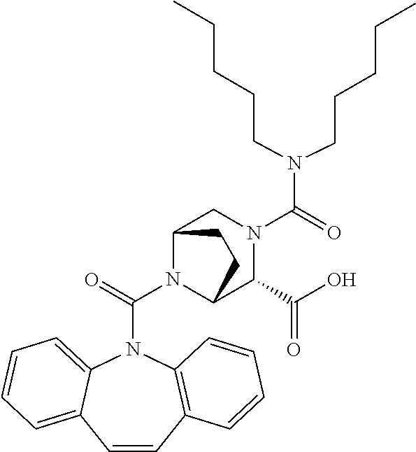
C(CCCC)N(CCCCC)C(=O)N1CC2N(C(=O)N3C4=CC=CC=C4C=CC4=C3C=CC=C4)C(C1C(O)=O)CC2
